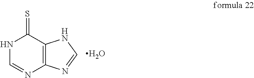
N1C=NC2=C(C1=S)NC=N2.O
